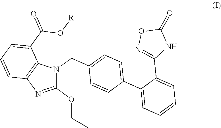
C1(OCC)=NC2=C(N1CC1=CC=C(C3=CC=CC=C3C3=NOC(=O)N3)C=C1)C(C(=O)O[R])=CC=C2
